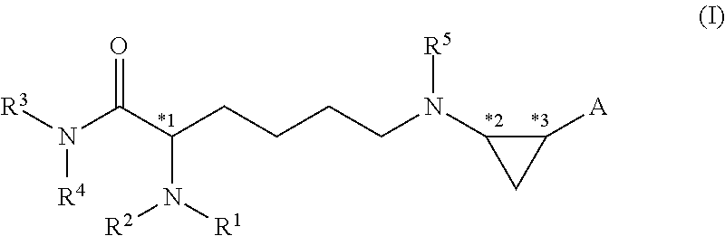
[R3]N(C(C(CCCCN(C1CC1[A])[R5])N([R1])[R2])=O)[R4]
